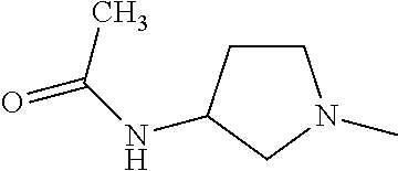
C1C(NC(=O)C)CN(C)C1
